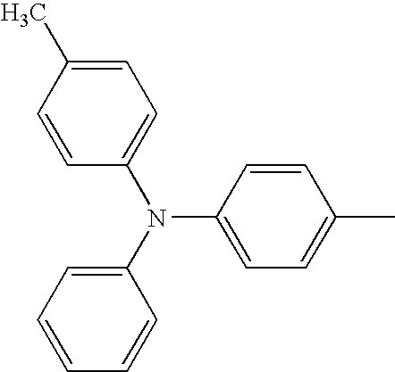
N(C1=CC=C(C)C=C1)(C1=CC=CC=C1)C1=CC=C(C)C=C1
